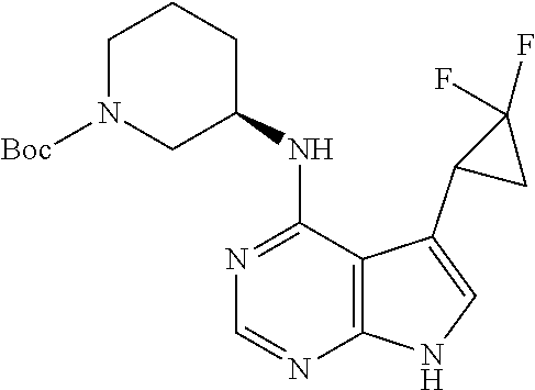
N1=C(NC2CCCN([Boc])C2)C2=C(N=C1)NC=C2C1CC1(F)F
